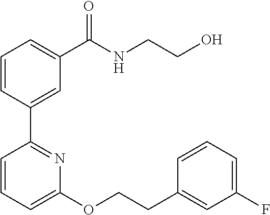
C1=CC(C2=NC(OCCC3=CC(F)=CC=C3)=CC=C2)=CC(C(NCCO)=O)=C1
